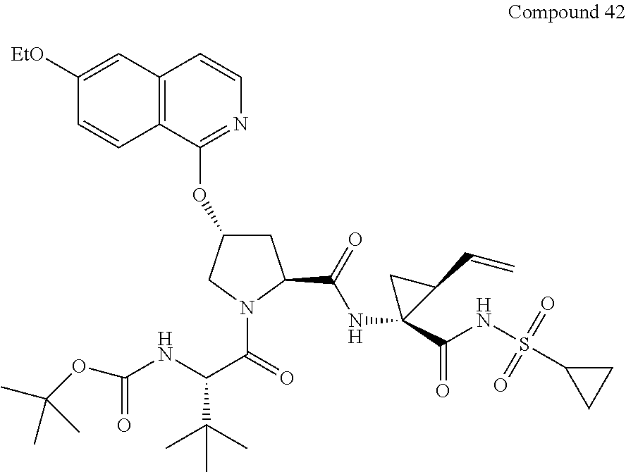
C12=C(C(OC3CC(C(=O)NC4(C(=O)NS(C5CC5)(=O)=O)CC4C=C)N(C(=O)C(C(C)(C)C)NC(=O)OC(C)(C)C)C3)=NC=C1)C=CC([EtO])=C2
